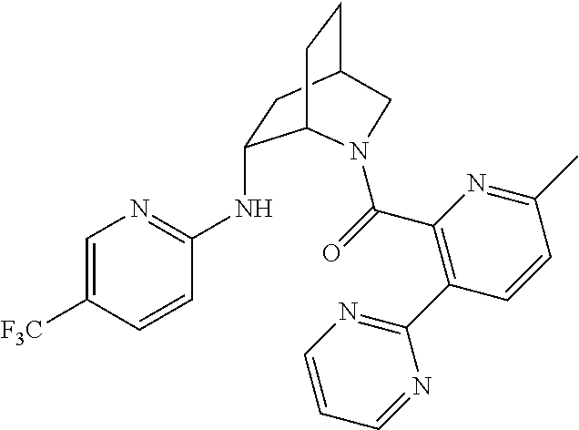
C1(NC2=NC=C([F3C])C=C2)CC2CCC1N(C(=O)C1=C(C3=NC=CC=N3)C=CC(C)=N1)C2
